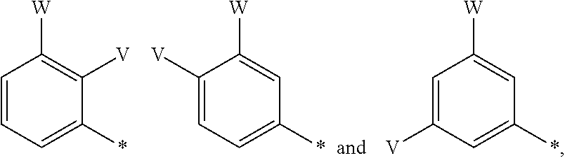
C1=CC=C(*)C([V])=C1[W].C1([V])=CC=C(*)C=C1[W].C1=C([V])C=C(*)C=C1[W]
